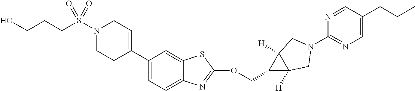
C1(C2=CC=C3C(=C2)SC(OCC2C4([H])C2([H])CN(C2=NC=C(CCC)C=N2)C4)=N3)=CCN(S(CCCO)(=O)=O)CC1
